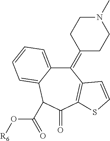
C12=CC=CC=C1C(C(=O)O[R6])C(=O)C1=C(C=CS1)C2=C1CCN(C)CC1
